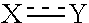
[X]:[Y]
